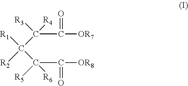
C(C([OR7])=O)([R3])([R4])C([R2])([R1])C(C([OR8])=O)([R5])[R6]
